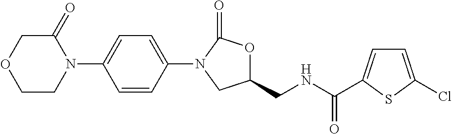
C1CN(C2=CC=C(N3C(=O)OC(CNC(=O)C4=CC=C(Cl)S4)C3)C=C2)C(=O)CO1
